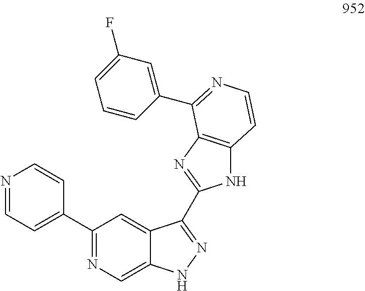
N1=CC=C(C2=NC=C3C(=C2)C(C2=NC4=C(N2)C=CN=C4C2=CC(F)=CC=C2)=NN3)C=C1
